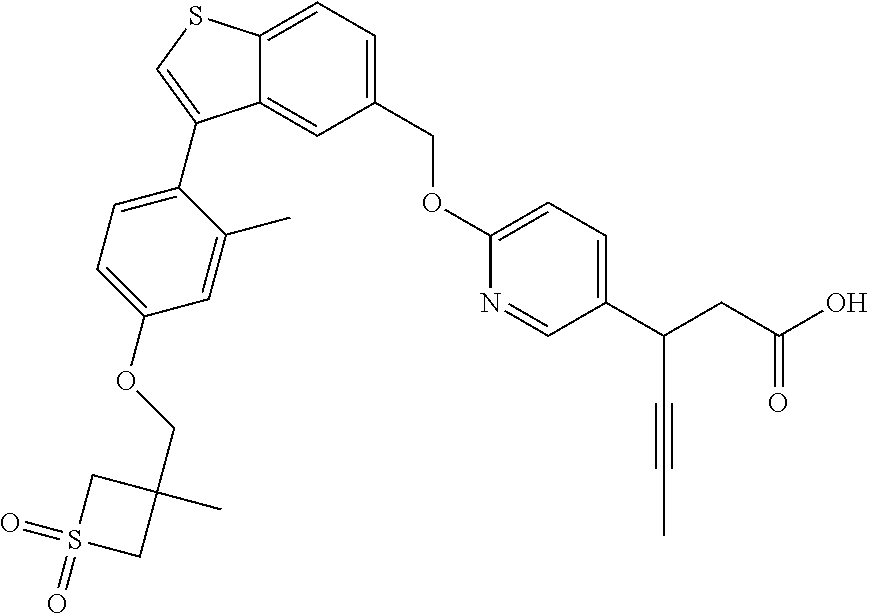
C12=CC=C(COC3=CC=C(C(C#CC)CC(=O)O)C=N3)C=C1C(C1=CC=C(OCC3(C)CS(=O)(=O)C3)C=C1C)=CS2
